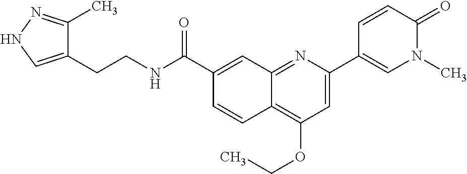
C1(C(NCCC2=CNN=C2C)=O)=CC2=NC(C3=CN(C)C(=O)C=C3)=CC(OCC)=C2C=C1
